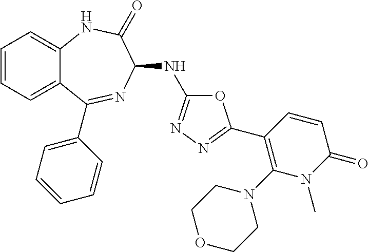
C1=CC=C2C(=C1)NC(=O)C(NC1=NN=C(C3=C(N4CCOCC4)N(C)C(=O)C=C3)O1)N=C2C1=CC=CC=C1
